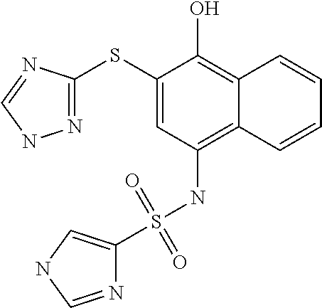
N1=C(SC2=CC(NS(=O)(=O)C3=CNC=N3)=C3C(=C2O)C=CC=C3)N=CN1
